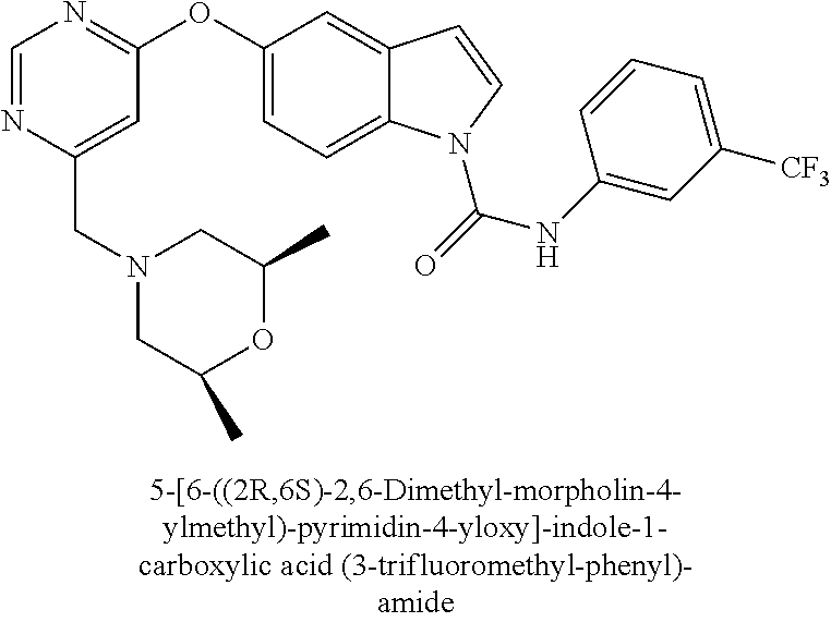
C1=NC(CN2CC(C)OC(C)C2)=CC(OC2=CC=C3C(=C2)C=CN3C(=O)NC2=CC([CF3])=CC=C2)=N1
